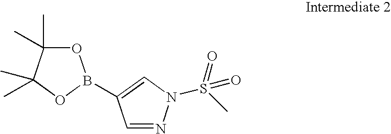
O1C(C)(C)C(C)(C)OB1C1=CN(S(C)(=O)=O)N=C1
